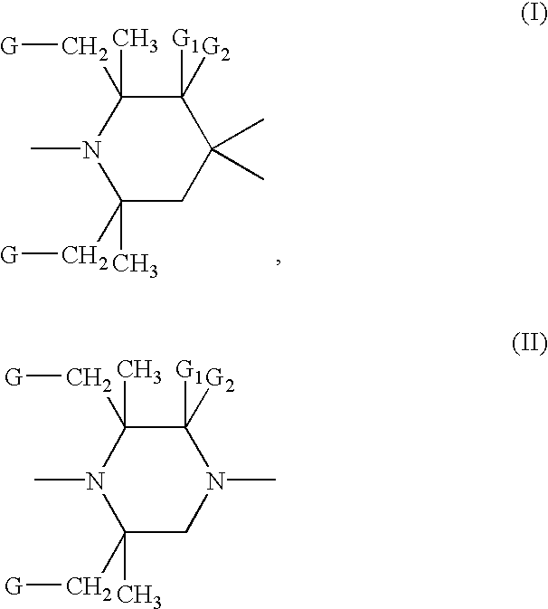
C1([G1])([G2])C(C)(C[G])N(C)C(C)(C[G])CN1C.C1([G1])([G2])C(C)(C[G])N(C)C(C)(C[G])CC1(C)C
